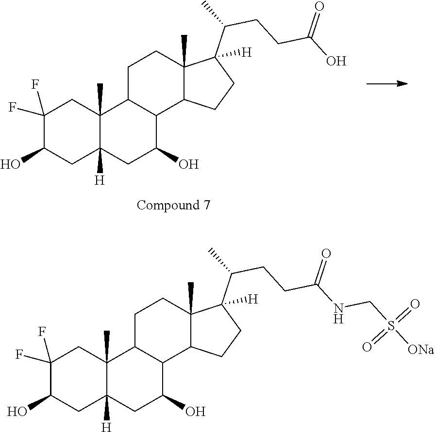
C1(F)(F)C(O)CC2([H])C(C)(C1)C1C(C(O)C2)C2C(C)(CC1)C(C(C)CCC(O)=O)([H])CC2.C1(F)(F)C(O)CC2([H])C(C)(C1)C1C(C(O)C2)C2C(C)(CC1)C(C(C)CCC(NCS([ONa])(=O)=O)=O)([H])CC2
